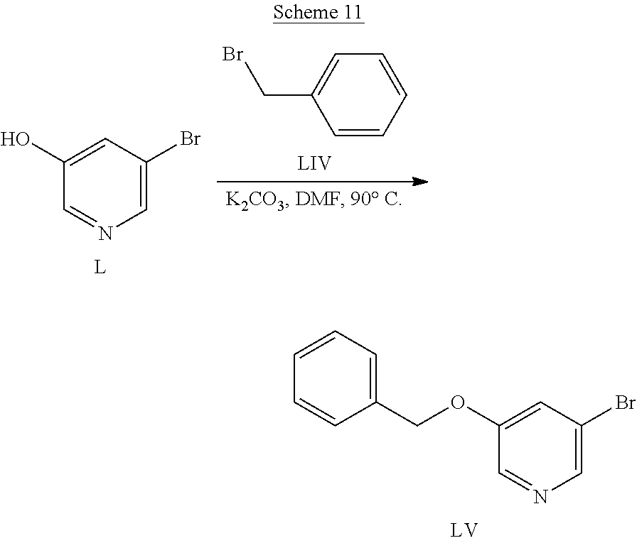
C1=CC=CC=C1CBr.C1=C(Br)C=C(O)C=N1.C(C1=CC=CC=C1)OC1=CC(Br)=CN=C1
